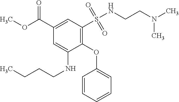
C1=CC=CC=C1OC1=C(S(NCCN(C)C)(=O)=O)C=C(C(OC)=O)C=C1NCCCC
